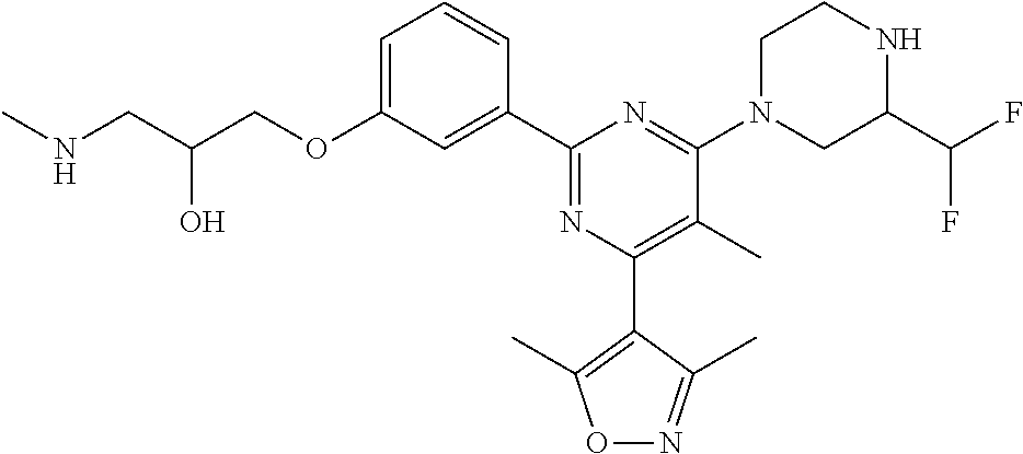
C1=C(OCC(CNC)O)C=C(C2=NC(C3=C(C)ON=C3C)=C(C)C(N3CC(C(F)F)NCC3)=N2)C=C1
